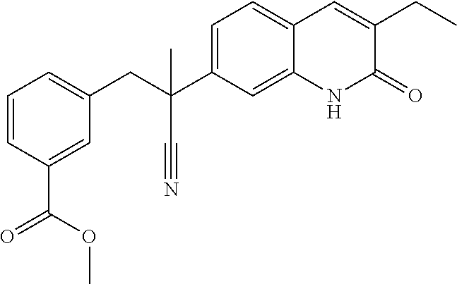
C1=CC(C(=O)OC)=CC(CC(C2=CC=C3C(=C2)NC(=O)C(CC)=C3)(C#N)C)=C1
